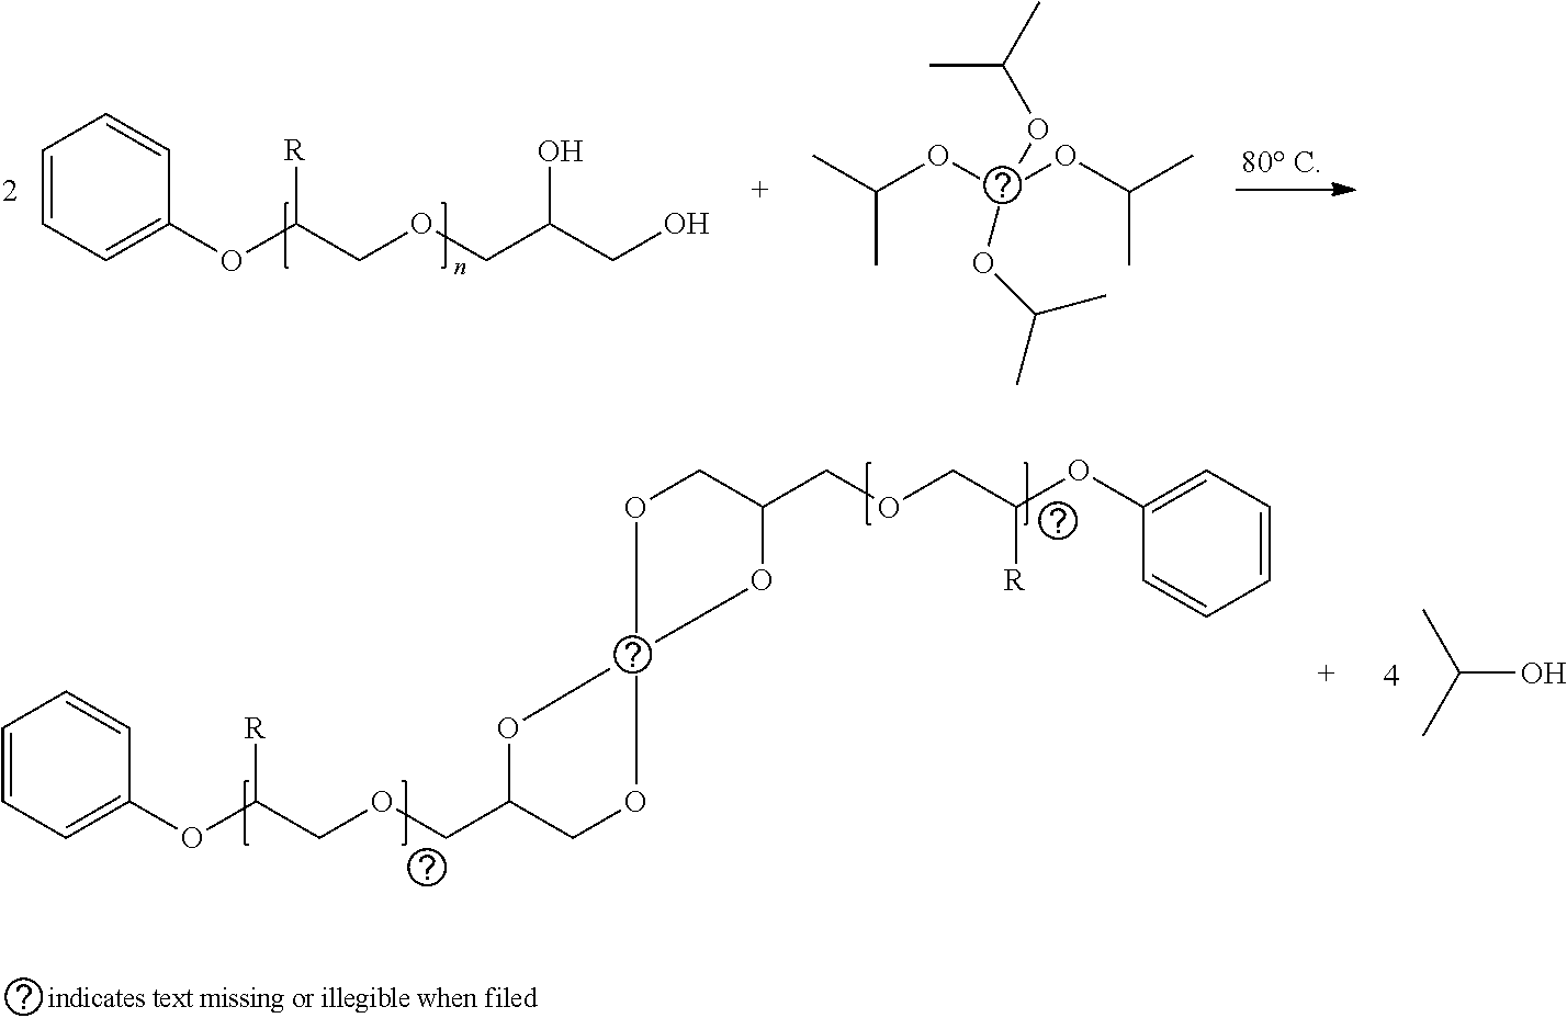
C1=CC=C(OC(COCC2COC3(O2)OCC(COCC(OC2=CC=CC=C2)[R])O3)[R])C=C1.OC(C)C.CC(OC(OC(C)C)(OC(C)C)OC(C)C)C.C1=CC=C(OC(COCC(CO)O)[R])C=C1
